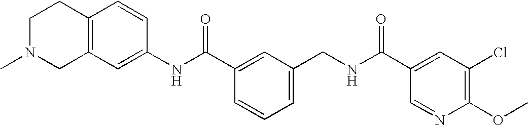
C1(NC(C2=CC(CNC(C3=CC(Cl)=C(OC)N=C3)=O)=CC=C2)=O)=CC2=C(C=C1)CCN(C)C2
